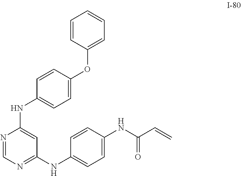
N1=CN=C(NC2=CC=C(NC(C=C)=O)C=C2)C=C1NC1=CC=C(OC2=CC=CC=C2)C=C1
